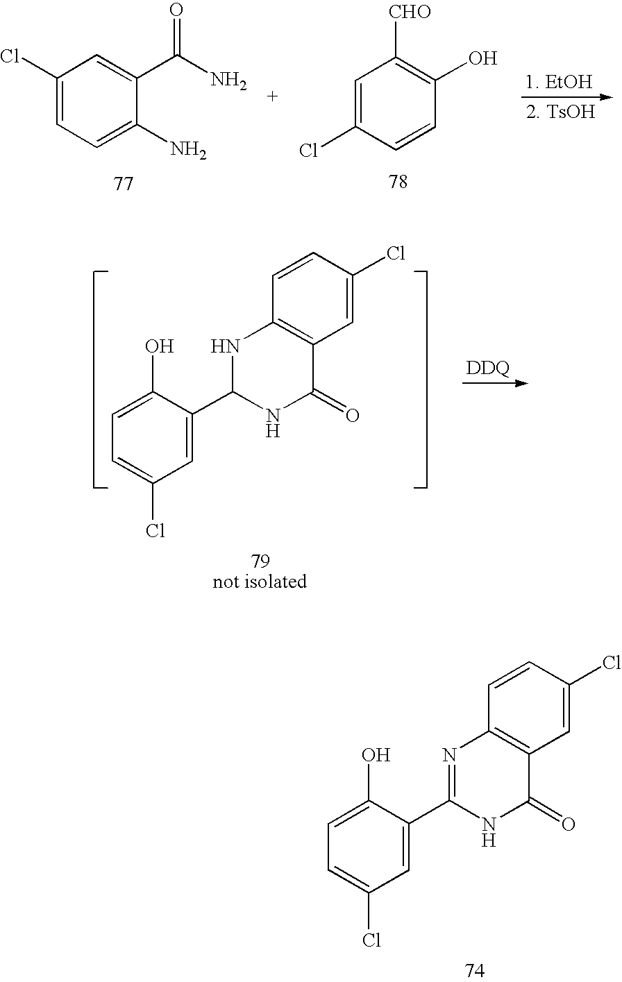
C1(Cl)=CC=C(N)C(C(N)=O)=C1.C1=C(Cl)C=CC(O)=C1[CHO].C1=C(Cl)C=C(C2NC(=O)C3=C(N2)C=CC(Cl)=C3)C(O)=C1.C1=C(Cl)C=C(C2=NC3=C(C(=O)N2)C=C(Cl)C=C3)C(O)=C1
